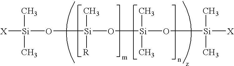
[X][Si](O[Si](O[Si](O[Si]([X])(C)C)(C)C)(C)[R])(C)C
